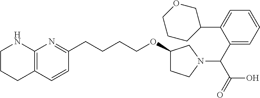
C1CCC2=C(N1)N=C(CCCCOC1CCN(C(C3=CC=CC=C3C3COCCC3)C(=O)O)C1)C=C2
